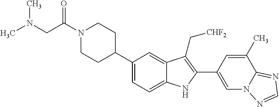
C(N1CCC(C2=CC=C3C(=C2)C(C[CHF2])=C(C2=CN4C(=NC=N4)C(C)=C2)N3)CC1)(CN(C)C)=O
